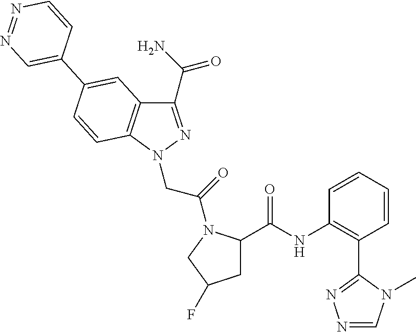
C1(C(N)=O)=NN(CC(=O)N2C(C(NC3=C(C4=NN=CN4C)C=CC=C3)=O)CC(F)C2)C2=C1C=C(C1=CN=NC=C1)C=C2
